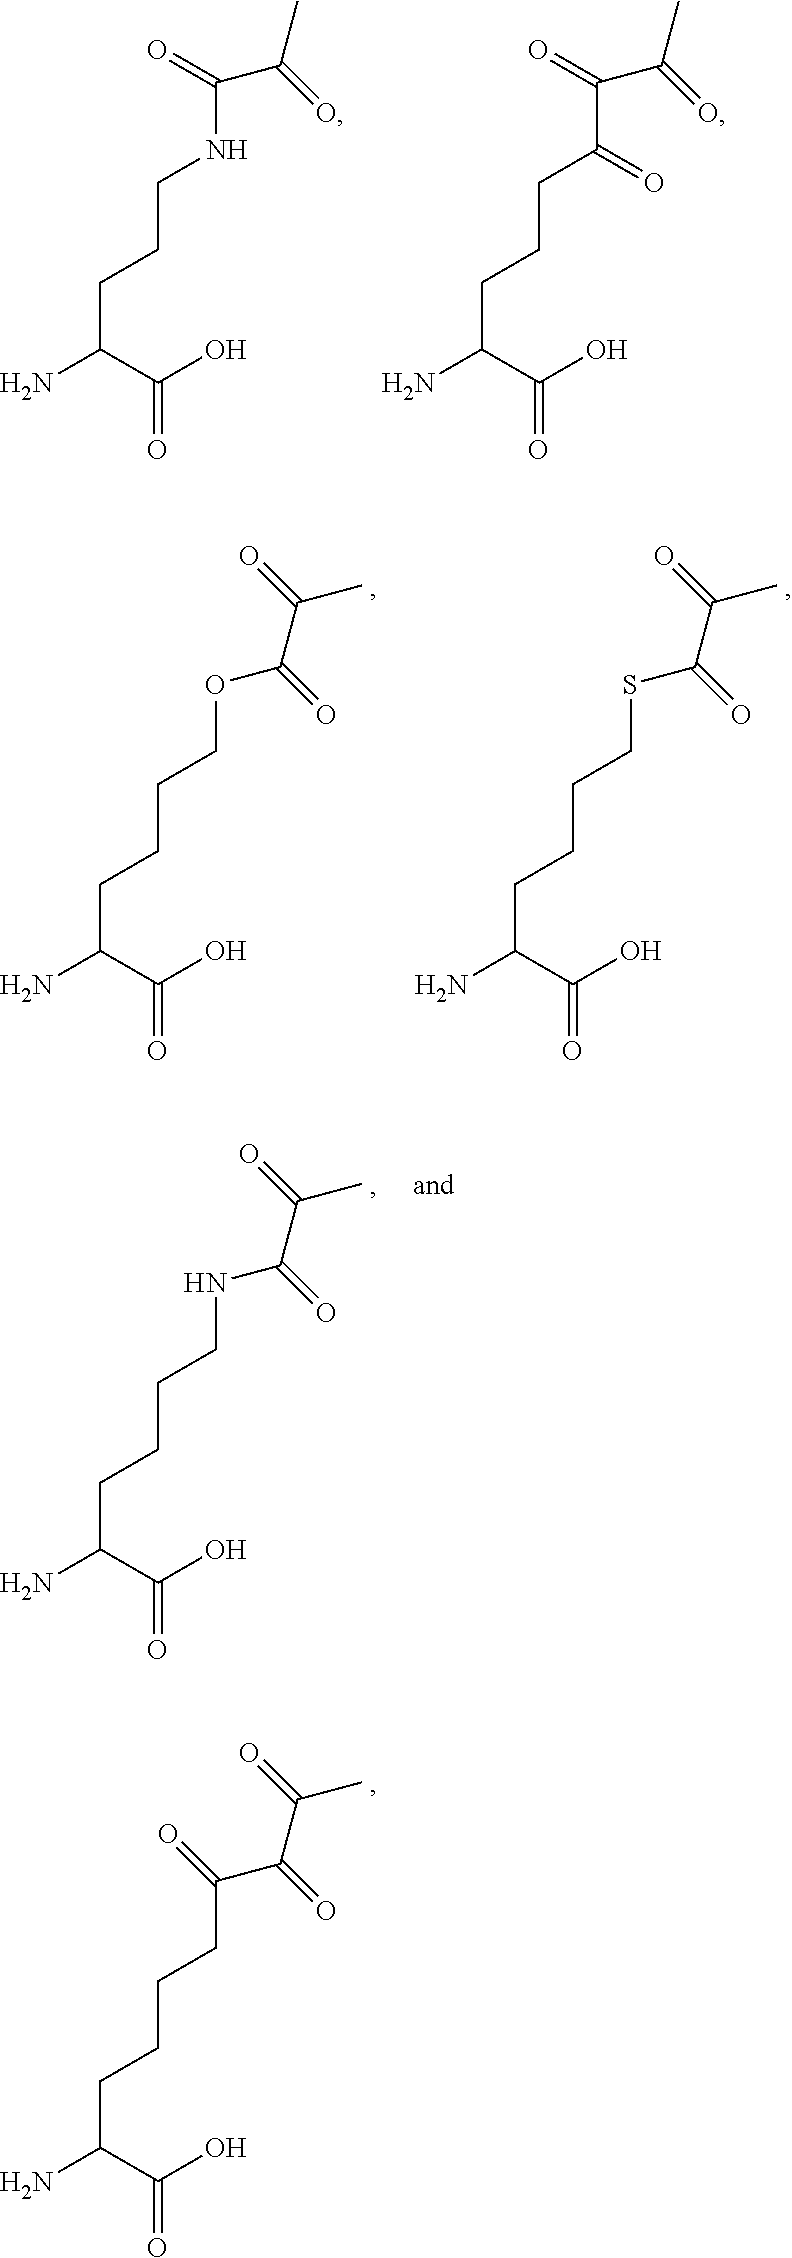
C(CCC(C(=O)O)N)NC(=O)C(C)=O.C(CCC(C(=O)O)N)C(C(=O)C(C)=O)=O.C(CCC(C(=O)O)N)COC(C(=O)C)=O.C(CCC(C(=O)O)N)CSC(C(=O)C)=O.C(CCC(C(=O)O)N)CNC(C(=O)C)=O.C(CCC(C(=O)O)N)CC(C(C(=O)C)=O)=O
